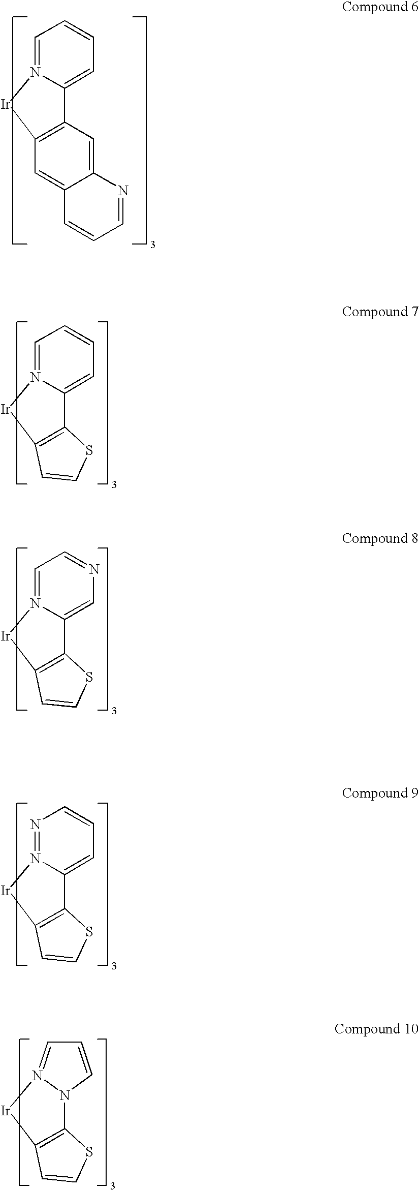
C1=N2C(=CC=C1)C1=C(C=C3C(=C1)N=CC=C3)[Ir]2.C1=N2C(=CC=C1)C1=C([Ir]2)C=CS1.C1=N2C(=CN=C1)C1=C([Ir]2)C=CS1.N1=N2C(=CC=C1)C1=C([Ir]2)C=CS1.N12C3=C([Ir]N1=CC=C2)C=CS3
